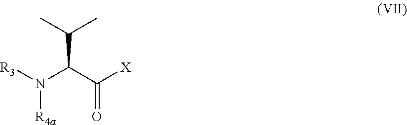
[R3]N(C(C(=O)[X])C(C)C)[R4a]
